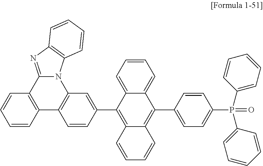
C1=CC(C2=C3C(=C(C4=CC=C(P(C5=CC=CC=C5)(C5=CC=CC=C5)=O)C=C4)C4=CC=CC=C24)C=CC=C3)=CC2=C1C1=C(C3=NC4=C(N23)C=CC=C4)C=CC=C1
